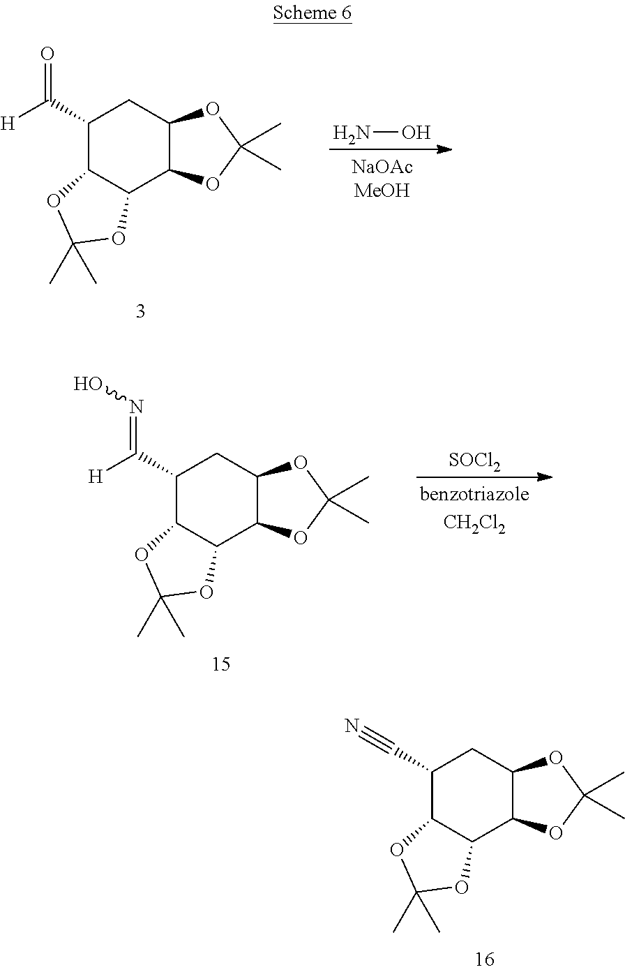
NO.C1(C([H])=O)C2C(C3C(C1)OC(C)(C)O3)OC(C)(C)O2.[SOCl2].C1(C([H])=NO)C2C(C3C(C1)OC(C)(C)O3)OC(C)(C)O2.C1(C#N)C2C(C3C(C1)OC(C)(C)O3)OC(C)(C)O2
